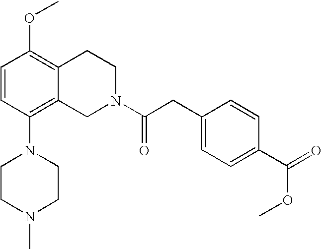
C1=CC(N2CCN(C)CC2)=C2C(=C1OC)CCN(C(CC1=CC=C(C(=O)OC)C=C1)=O)C2
